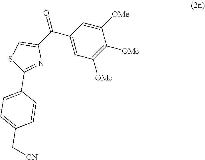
C1=CC(C2=NC(C(=O)C3=CC([OMe])=C([OMe])C([OMe])=C3)=CS2)=CC=C1C[CN]
